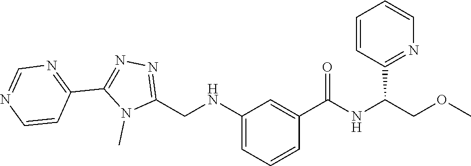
N1=C(CNC2=CC=CC(C(=O)NC(COC)C3=NC=CC=C3)=C2)N(C)C(C2=NC=NC=C2)=N1
